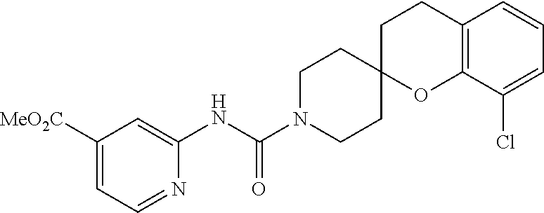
C1([MeO2C])=CC=NC(NC(N2CCC3(CC2)OC2=C(CC3)C=CC=C2Cl)=O)=C1
